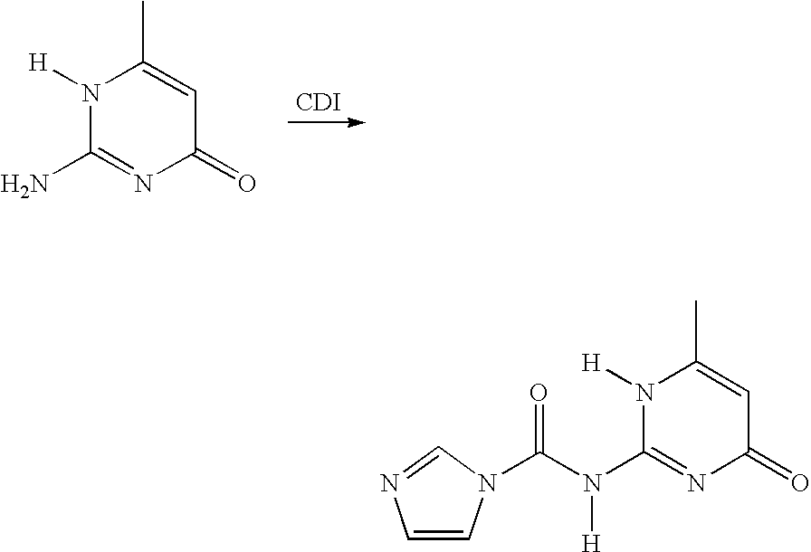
N1([H])C(N)=NC(=O)C=C1C.[CDI].O=C(N(C1=NC(=O)C=C(C)N1[H])[H])N1C=CN=C1
